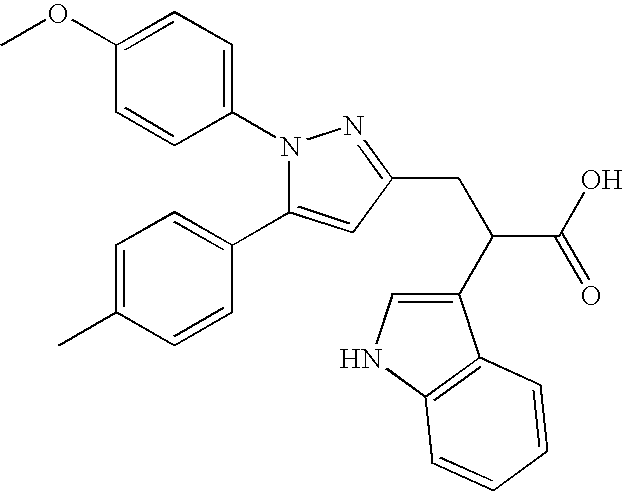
C1(OC)=CC=C(N2C(C3=CC=C(C)C=C3)=CC(CC(C(O)=O)C3=CNC4=C3C=CC=C4)=N2)C=C1
